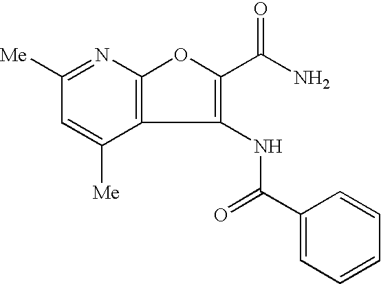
C12=C(N=C([Me])C=C1[Me])OC(C(N)=O)=C2NC(C1=CC=CC=C1)=O
